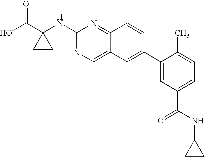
N(C1=NC=C2C(=N1)C=CC(C1=CC(C(NC3CC3)=O)=CC=C1C)=C2)C1(C(O)=O)CC1
